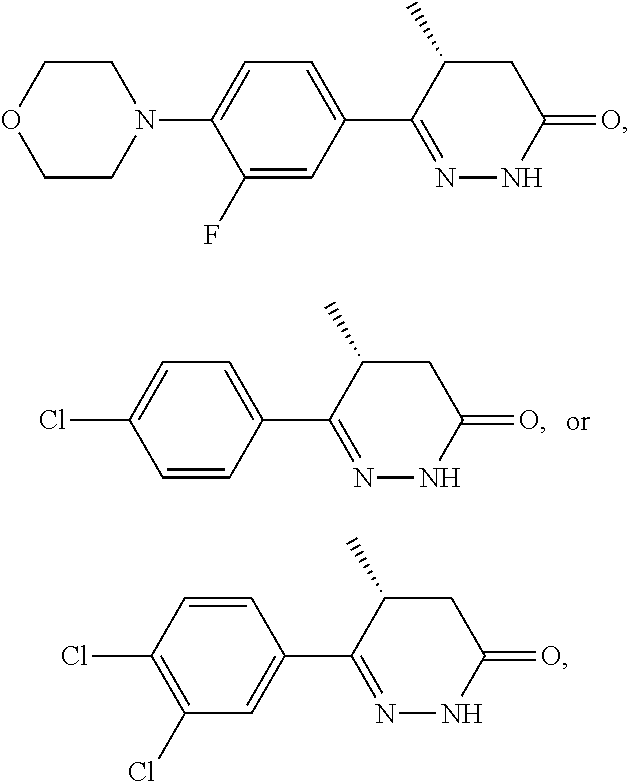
ClC1=CC=C(C2=NNC(=O)CC2C)C=C1.C1COCCN1C1=CC=C(C2=NNC(=O)CC2C)C=C1F.ClC1=C(Cl)C=C(C2=NNC(=O)CC2C)C=C1
